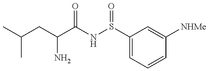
C(CC(N)C(=O)NS(=O)C1=CC=CC([NHMe])=C1)(C)C
